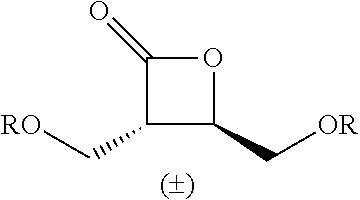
C1(C[RO])C(C[OR])OC1=O
